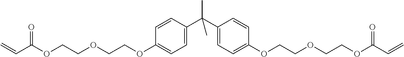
C(C(OCCOCCOC1=CC=C(C(C2=CC=C(OCCOCCOC(=O)C=C)C=C2)(C)C)C=C1)=O)=C
